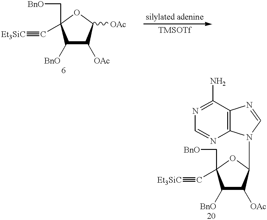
[Et3SiC]#CC1(C[BnO])C([BnO])C([OAc])C([OAc])O1.[Et3SiC]#CC1(C[BnO])C([BnO])C([OAc])C(N2C3=C(N=C2)C(N)=NC=N3)O1
